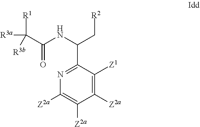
[R1]C(C(=O)NC(C[R2])C1=NC([Z2a])=C([Z2a])C([Z2a])=C1[Z1])([R3a])[R3b]
